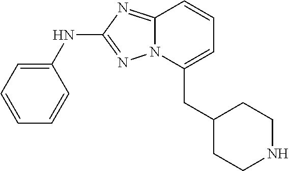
C1=CC=C(NC2=NN3C(=N2)C=CC=C3CC2CCNCC2)C=C1
